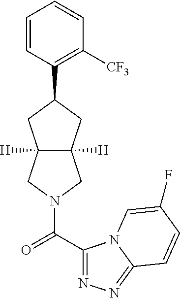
C1=CC(C2CC3([H])C([H])(C2)CN(C(C2=NN=C4N2C=C(F)C=C4)=O)C3)=C([CF3])C=C1
